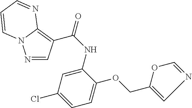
C1(Cl)=CC=C(OCC2=CN=CO2)C(NC(=O)C2=C3N(N=C2)C=CC=N3)=C1
